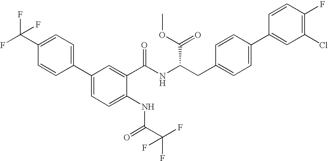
C1=C(C(F)(F)F)C=CC(C2=CC=C(NC(C(F)(F)F)=O)C(C(NC(CC3=CC=C(C4=CC(Cl)=C(F)C=C4)C=C3)C(OC)=O)=O)=C2)=C1
